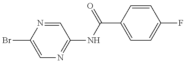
C1=C(Br)N=CC(NC(=O)C2=CC=C(F)C=C2)=N1
